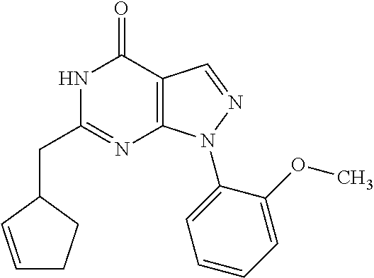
C1(CC2=NC3=C(C(=O)N2)C=NN3C2=CC=CC=C2OC)C=CCC1
